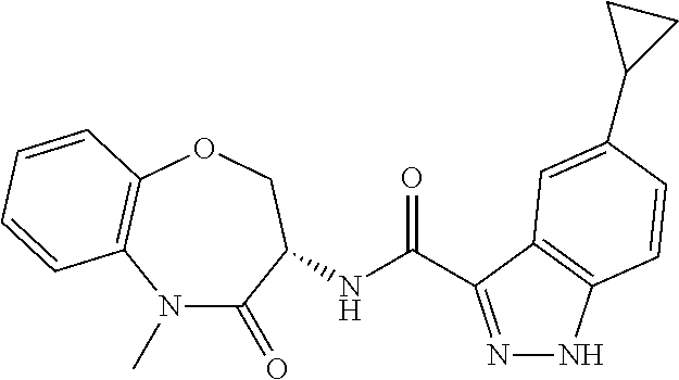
N1=C(C(NC2C(=O)N(C)C3=C(OC2)C=CC=C3)=O)C2=C(N1)C=CC(C1CC1)=C2
